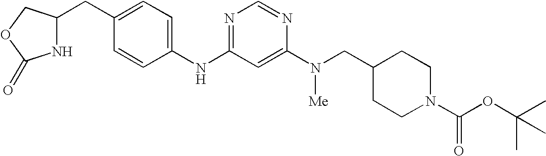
C1(CC2NC(=O)OC2)=CC=C(NC2=NC=NC(N([Me])CC3CCN(C(OC(C)(C)C)=O)CC3)=C2)C=C1
